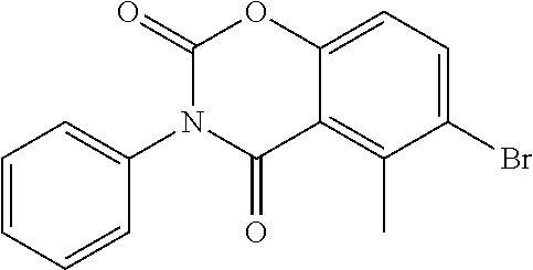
C1(Br)=CC=C2C(=C1C)C(=O)N(C1=CC=CC=C1)C(=O)O2
